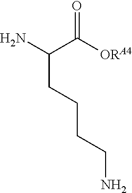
NC(C([ORA4])=O)CCCCN
